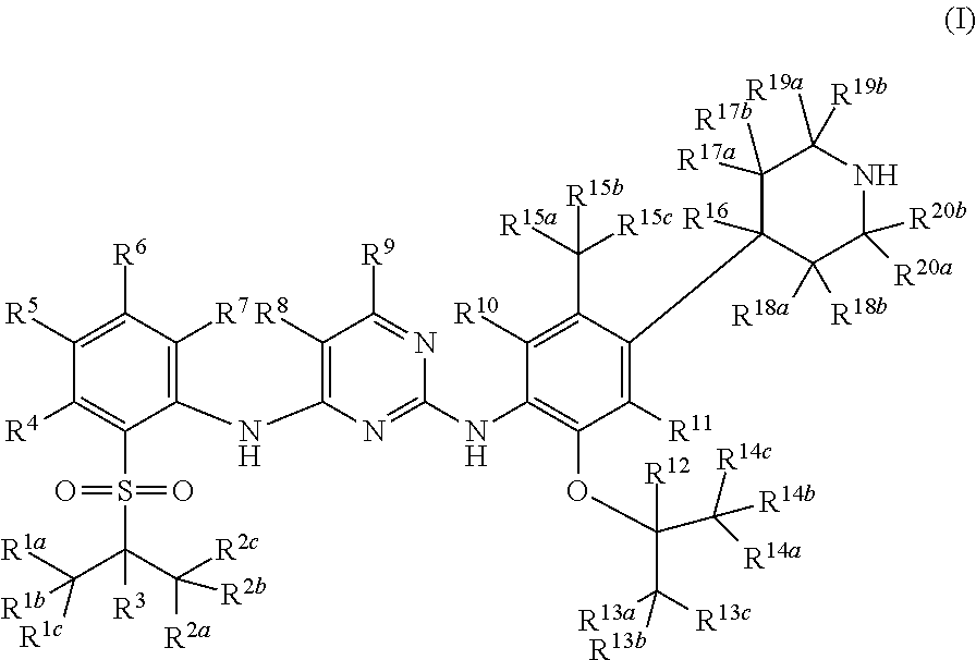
C1([R6])=C([R5])C([R4])=C(S(C(C([R2c])([R2a])[R2b])(C([R1a])([R1c])[R1b])[R3])(=O)=O)C(NC2=C([R8])C([R9])=NC(NC3=C(OC(C([R14c])([R14a])[R14b])([R12])C([R13a])([R13c])[R13b])C([R11])=C(C4([R16])C([R17a])([R17b])C([R19a])([R19b])NC([R20b])([R20a])C4([R18a])[R18b])C(C([R15a])([R15c])[R15b])=C3[R10])=N2)=C1[R7]
